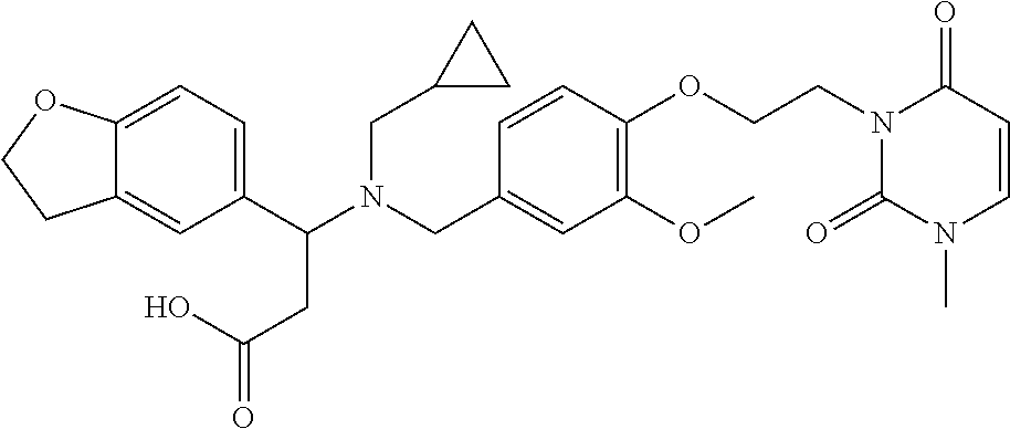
C1(C(N(CC2=CC(OC)=C(OCCN3C(=O)N(C)C=CC3=O)C=C2)CC2CC2)CC(=O)O)=CC=C2C(=C1)CCO2
